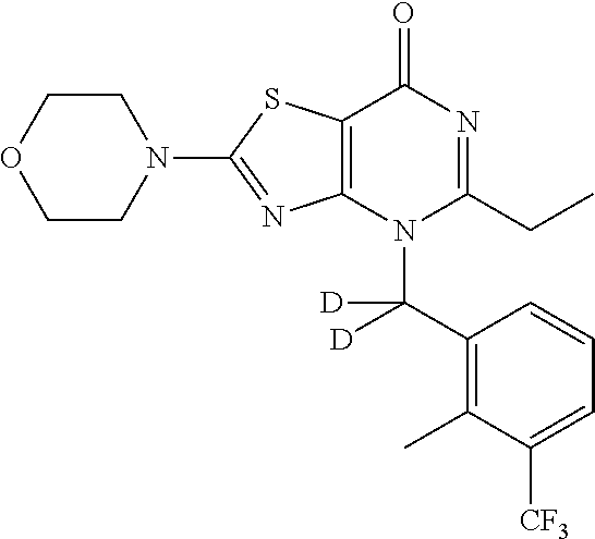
C1CN(C2=NC3=C(S2)C(=O)N=C(CC)N3C(C2=C(C)C([CF3])=CC=C2)([D])[D])CCO1
